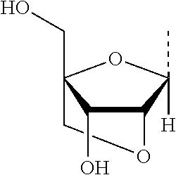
C12C(O)C(CO)(OC1(C)[H])CO2
